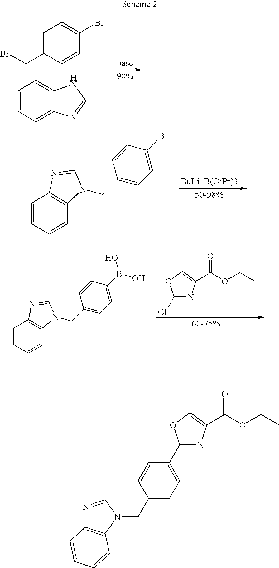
C1=C(CBr)C=CC(Br)=C1.C1=CC=C2C(=C1)NC=N2.C1=CC=CC2=C1N=CN2CC1=CC=C(Br)C=C1.C1=CC=CC2=C1N=CN2CC1=CC=C(B(O)O)C=C1.C1(Cl)=NC(C(OCC)=O)=CO1.N1=CN(CC2=CC=C(C3=NC(C(OCC)=O)=CO3)C=C2)C2=C1C=CC=C2
